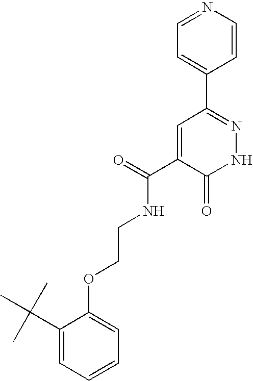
C1=C(C2=NNC(=O)C(C(=O)NCCOC3=CC=CC=C3C(C)(C)C)=C2)C=CN=C1
